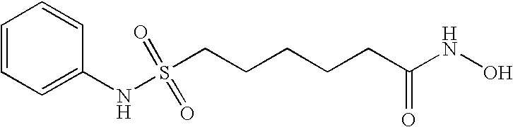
C(CCCC(NO)=O)CS(NC1=CC=CC=C1)(=O)=O
